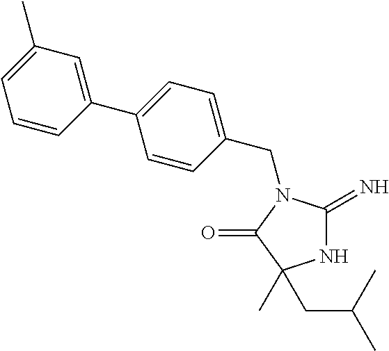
N1C(=N)N(CC2=CC=C(C3=CC(C)=CC=C3)C=C2)C(=O)C1(CC(C)C)C
